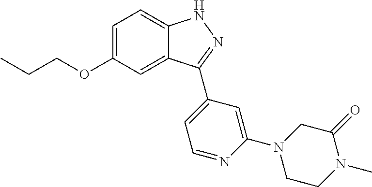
C1=C(OCCC)C=C2C(=C1)NN=C2C1=CC=NC(N2CCN(C)C(=O)C2)=C1
